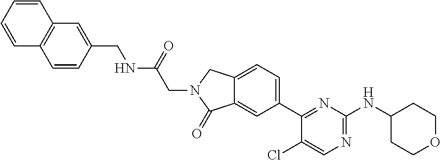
C12=C(C=CC(CNC(CN3CC4=CC=C(C5=NC(NC6CCOCC6)=NC=C5Cl)C=C4C3=O)=O)=C1)C=CC=C2
